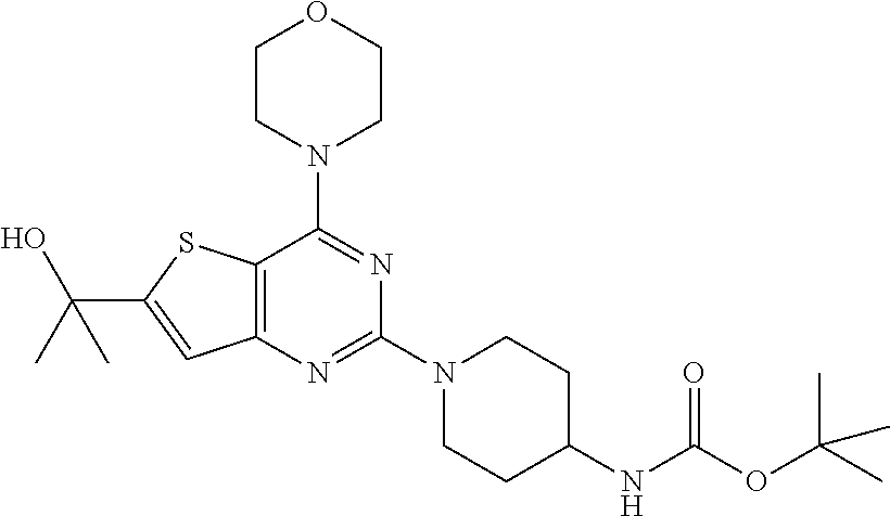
C12=C(N=C(N3CCC(NC(OC(C)(C)C)=O)CC3)N=C1N1CCOCC1)C=C(C(C)(O)C)S2
